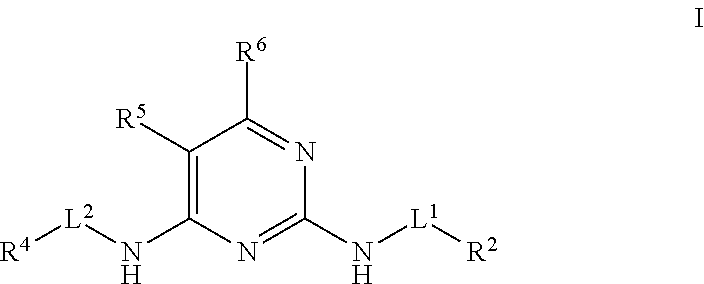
C1([R5])=C(N[L2][R4])N=C(N[L1][R2])N=C1[R6]
